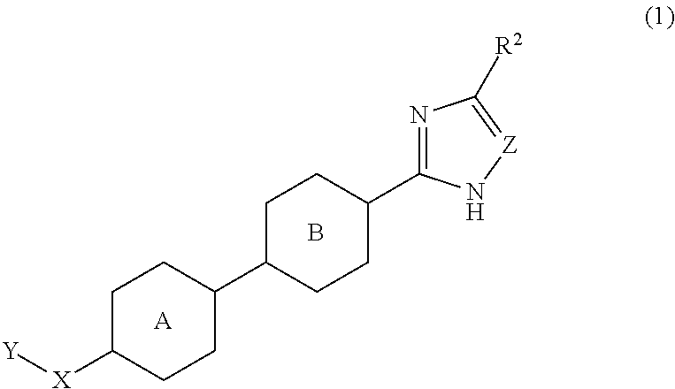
[A].C1C([X][Y])CCC(C2CCC(C3=NC([R2])=[Z]N3)CC2)C1.B
